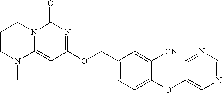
C1(OCC2=CC=C(OC3=CN=CN=C3)C([CN])=C2)=NC(=O)N2C(=C1)N(C)CCC2
